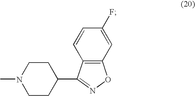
C1CC(C2=NOC3=C2C=CC(F)=C3)CCN1C
